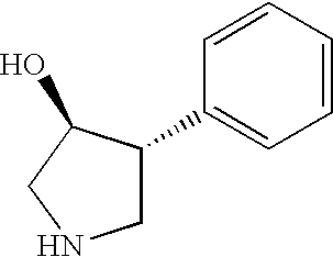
C1=CC=CC(C2CNCC2O)=C1
